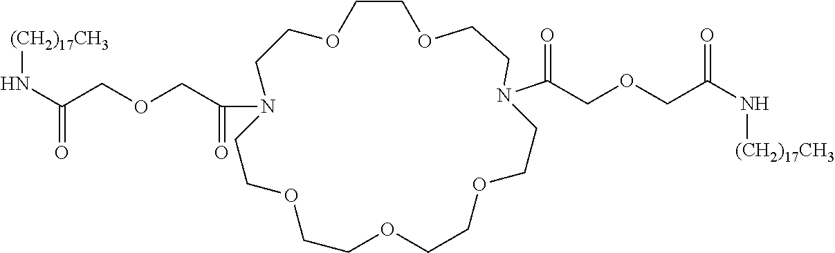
[(CH2)17CH3]NC(COCC(N1CCOCCOCCN(C(COCC(N[(CH2)17CH3])=O)=O)CCOCCOCCOCC1)=O)=O
